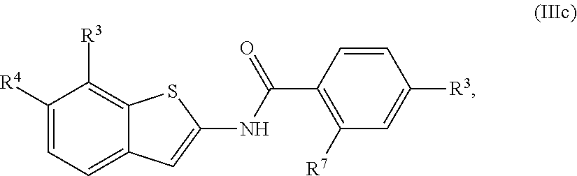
C1([R4])=CC=C2C(=C1[R3])SC(NC(=O)C1=C([R7])C=C([R3])C=C1)=C2
